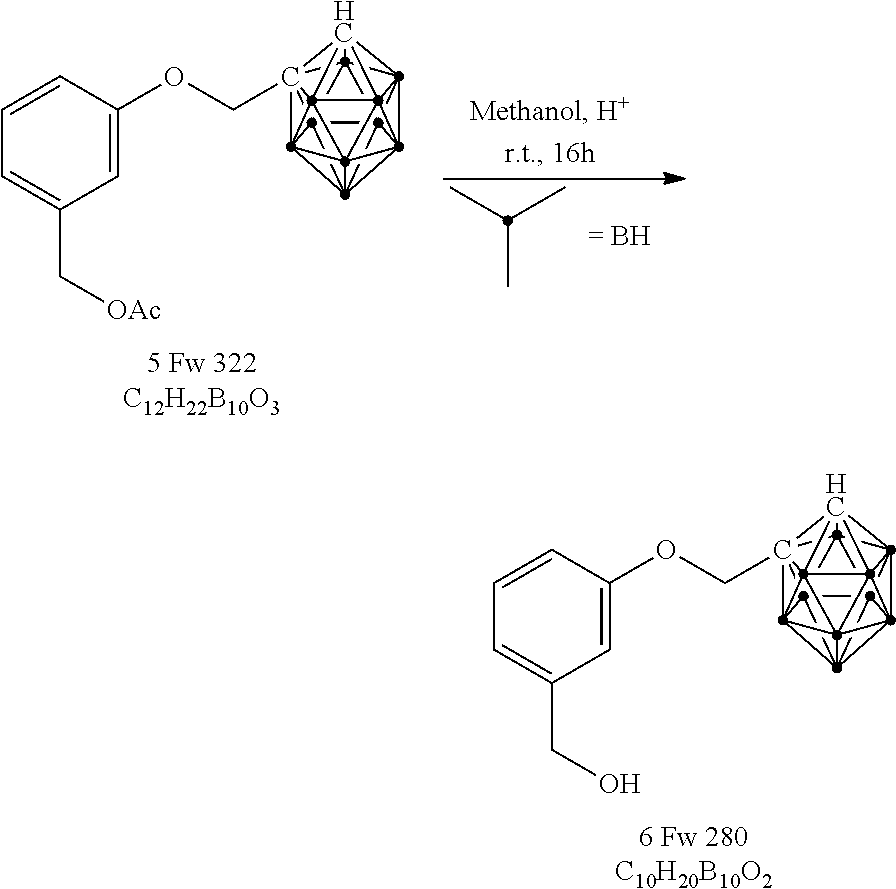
C1234(COC5=CC(CO)=CC=C5)C567C189C51%10C85%11C18%12C1%13%14C58%15C21(C39%11%15)C46%13C7%10%12%14.C1234(COC5=CC(C[OAc])=CC=C5)C567C189C51%10C85%11C18%12C1%13%14C58%15C21(C39%11%15)C46%13C7%10%12%14.CC(C)C
